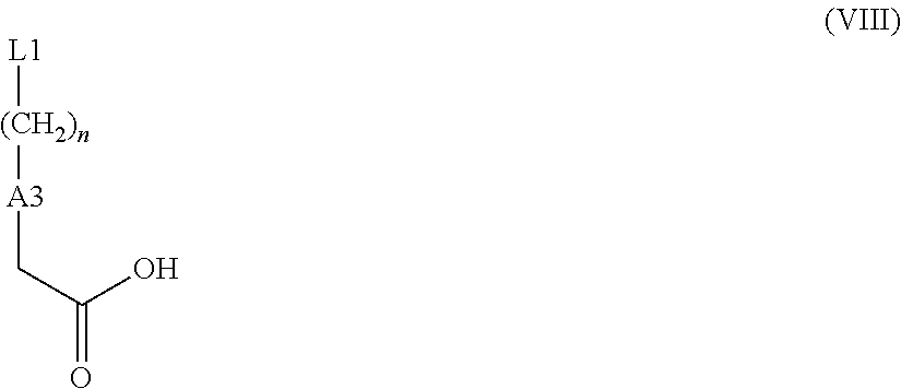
[L1][(CH2)n][A3]CC(=O)O
